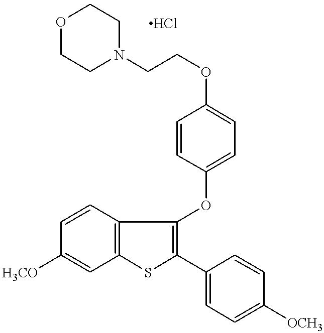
C1=CC2=C(C=C1[H3CO])SC(C1=CC=C([OCH3])C=C1)=C2OC1=CC=C(OCCN2CCOCC2)C=C1
